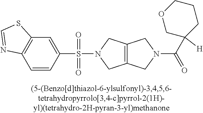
C12=C(CN(C(C3([H])CCCOC3)=O)C1)CN(S(C1=CC3=C(C=C1)N=CS3)(=O)=O)C2
